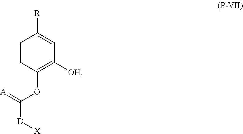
C1=CC(OC([D][X])=[A])=C([OH])C=C1[R]
